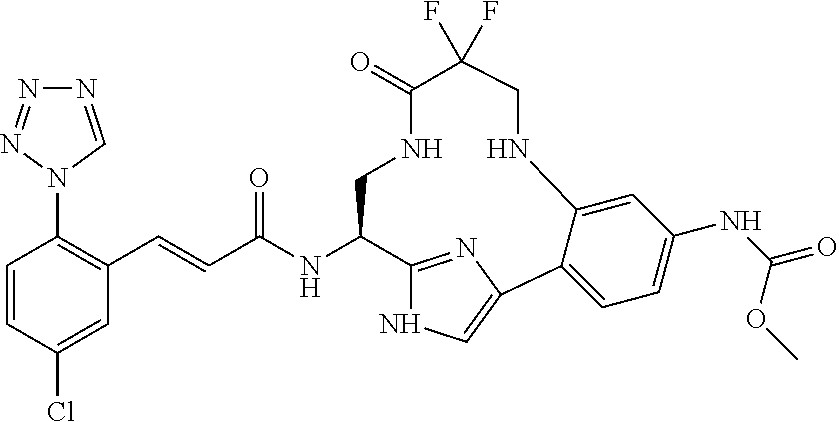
C1=CC(Cl)=CC(C=CC(NC2C3=NC(=CN3)C3=CC=C(NC(=O)OC)C=C3NCC(F)(F)C(=O)NC2)=O)=C1N1C=NN=N1
